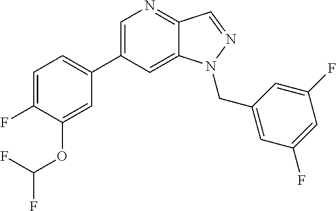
C1=C(C2=CC=C(F)C(OC(F)F)=C2)C=C2C(=N1)C=NN2CC1=CC(F)=CC(F)=C1
